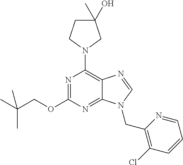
N1=C(OCC(C)(C)C)N=C2C(=C1N1CCC(C)(O)C1)N=CN2CC1=C(Cl)C=CC=N1
